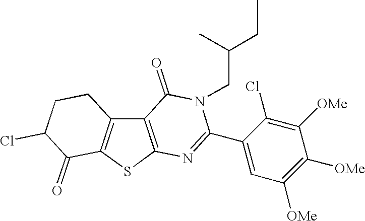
C12=C(SC3=C1CCC(Cl)C3=O)N=C(C1=CC([OMe])=C([OMe])C([OMe])=C1Cl)N(CC(C)CC)C2=O
